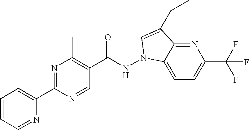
N1=C2C(=CC=C1C(F)(F)F)N(NC(C1=C(C)N=C(C3=CC=CC=N3)N=C1)=O)C=C2CC
